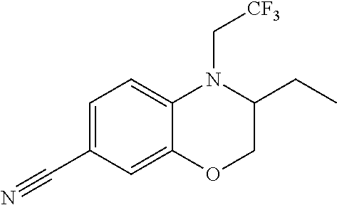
C1=C(C#N)C=C2C(=C1)N(C[CF3])C(CC)CO2
